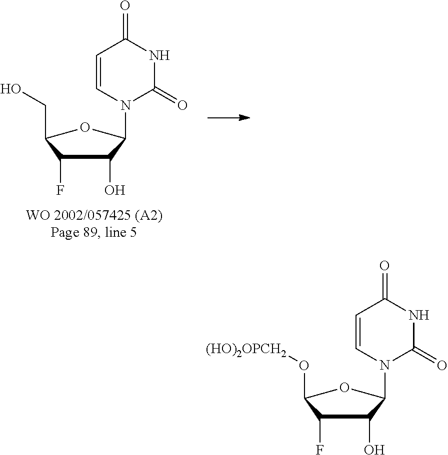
C1(O)C(F)C(O[(HO)2OPCH2])OC1N1C=CC(=O)NC1=O.C1(O)C(F)C(CO)OC1N1C=CC(=O)NC1=O
